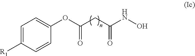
C(C(NO)=O)C(OC1=CC=C([R1])C=C1)=O
